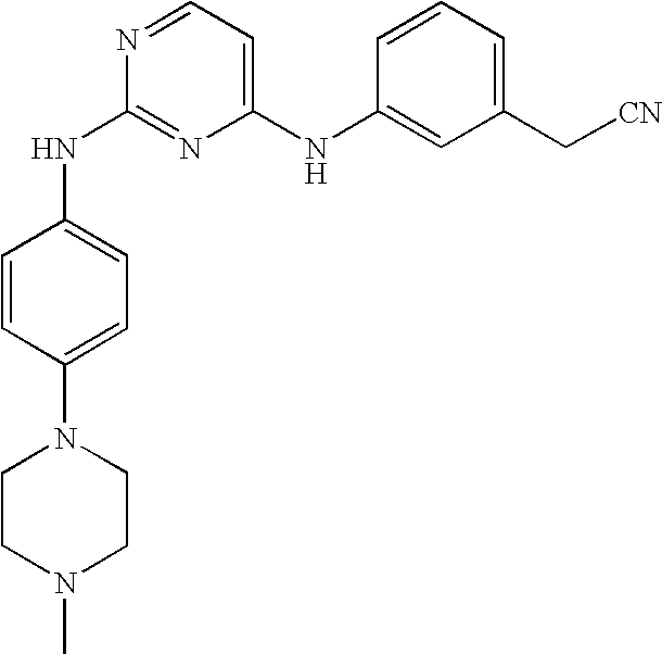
N(C1=NC(NC2=CC(C[CN])=CC=C2)=CC=N1)C1=CC=C(N2CCN(C)CC2)C=C1
